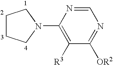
C1=NC(N2CCCC2)=C([R3])C([OR2])=N1
